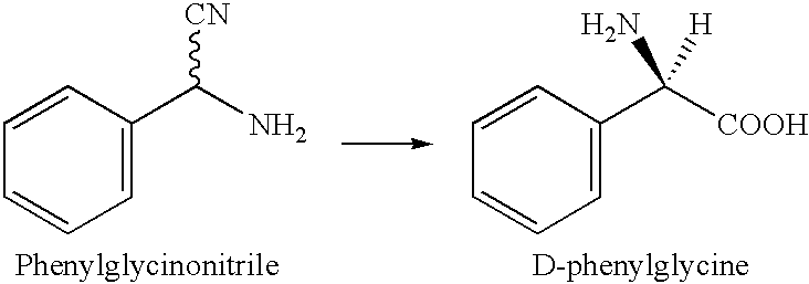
C1=CC(C(N)[CN])=CC=C1.C1=CC(C([COOH])(N)[H])=CC=C1
